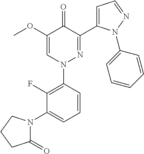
C1(F)=C(N2N=C(C3=CC=NN3C3=CC=CC=C3)C(=O)C(OC)=C2)C=CC=C1N1C(=O)CCC1
